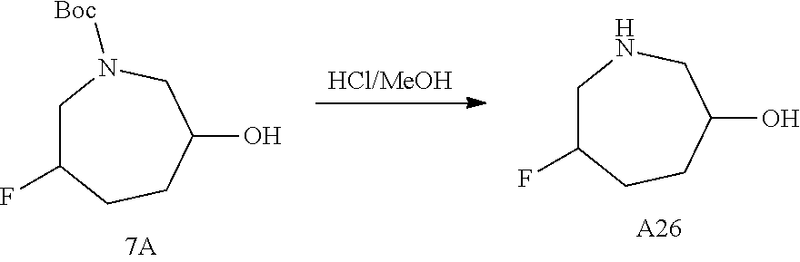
[HCl/MeOH].C1C(F)CCC(O)CN1.[A26].C1C(F)CCC(O)CN1[Boc]
